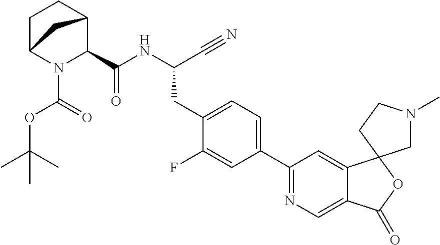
N(C(C#N)CC1=CC=C(C2=NC=C3C(=C2)C2(OC3=O)CN(C)CC2)C=C1F)C(=O)C1C2CCC(N1C(OC(C)(C)C)=O)C2
